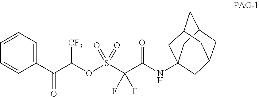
O(S(C(C(NC12CC3CC(C1)CC(C3)C2)=O)(F)F)(=O)=O)C(C(C1=CC=CC=C1)=O)[CF3]
